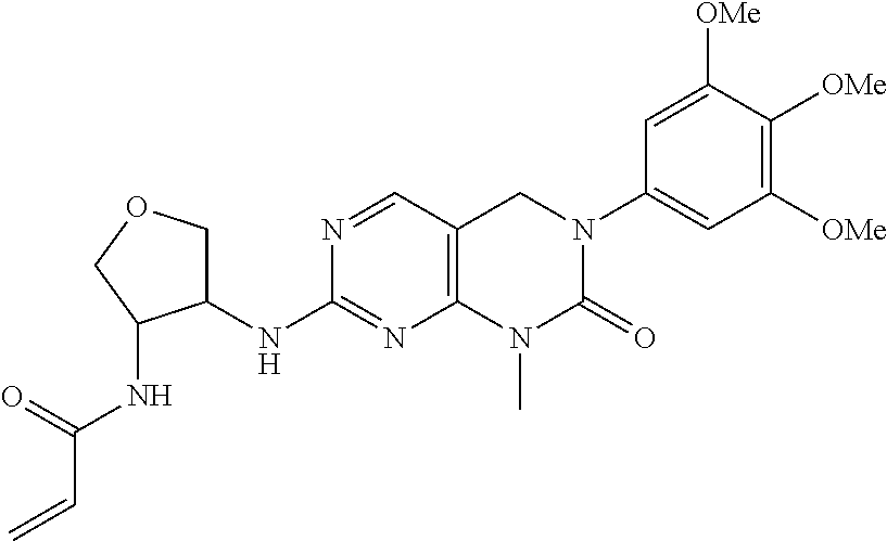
N1=CC2=C(N=C1NC1COCC1NC(C=C)=O)N(C)C(=O)N(C1=CC([OMe])=C([OMe])C([OMe])=C1)C2
